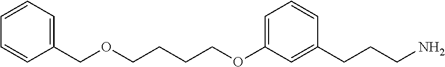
C1=C(OCCCCOCC2=CC=CC=C2)C=C(CCCN)C=C1
